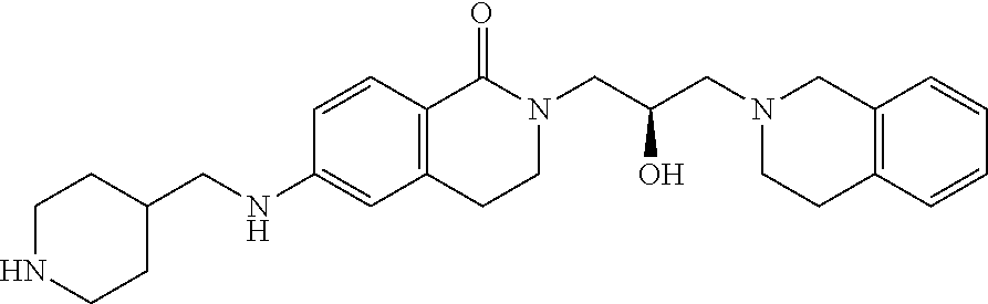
C1=CC2=C(C=C1NCC1CCNCC1)CCN(CC(O)CN1CCC3=C(C1)C=CC=C3)C2=O
